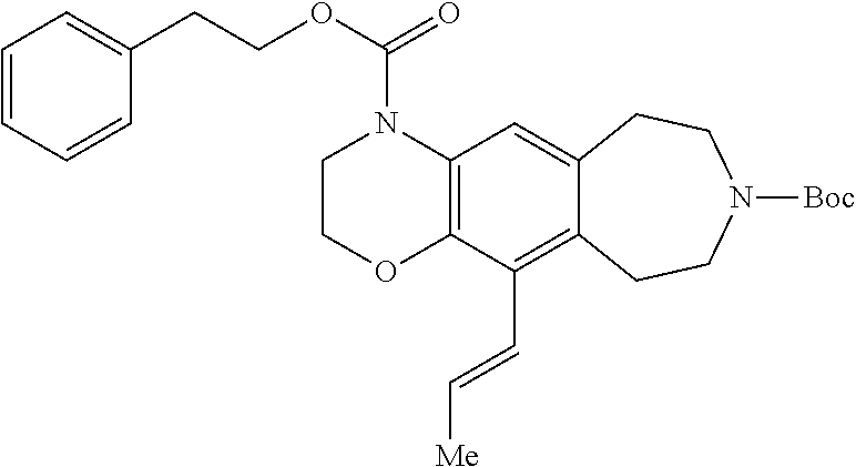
C12=C(C=C3C(=C1C=C[Me])CCN([Boc])CC3)N(C(=O)OCCC1=CC=CC=C1)CCO2
